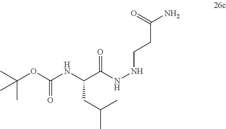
C(C(NNCCC(N)=O)=O)(NC(OC(C)(C)C)=O)CC(C)C
